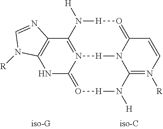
N1C2=O[H]N([H])C3=N([R])C=CC4=O[H]N([H])C(=N2[H]N34)C2=C1N([R])C=N2
